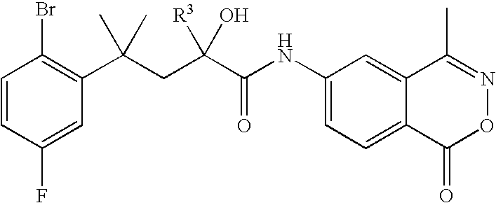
C1=CC(F)=CC(C(CC(C(NC2=CC=C3C(=C2)C(C)=NOC3=O)=O)([R3])O)(C)C)=C1Br
